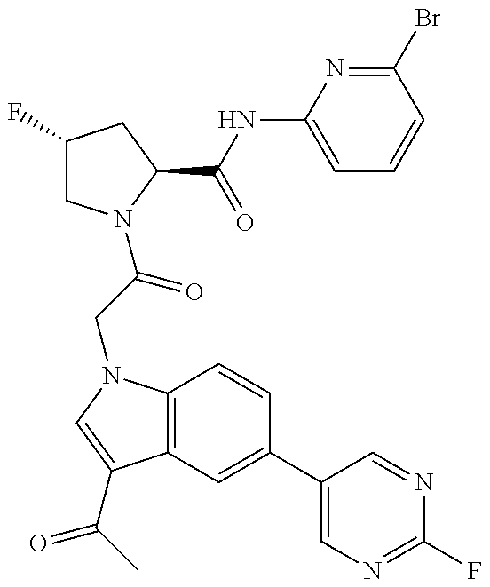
C1(F)CN(C(CN2C3=C(C(C(C)=O)=C2)C=C(C2=CN=C(F)N=C2)C=C3)=O)C(C(NC2=CC=CC(Br)=N2)=O)C1
